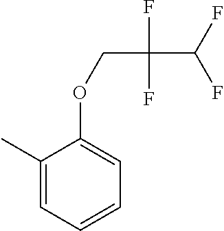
C1(C)=CC=CC=C1OCC(F)(F)C(F)F
